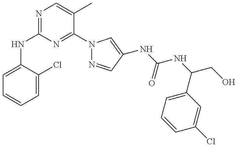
C1(NC2=NC=C(C)C(N3N=CC(NC(NC(C4=CC=CC(Cl)=C4)CO)=O)=C3)=N2)=CC=CC=C1Cl
